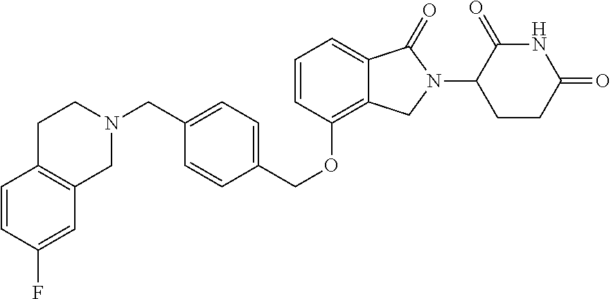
C1(OCC2=CC=C(CN3CCC4=C(C3)C=C(F)C=C4)C=C2)=C2C(=CC=C1)C(=O)N(C1CCC(=O)NC1=O)C2
